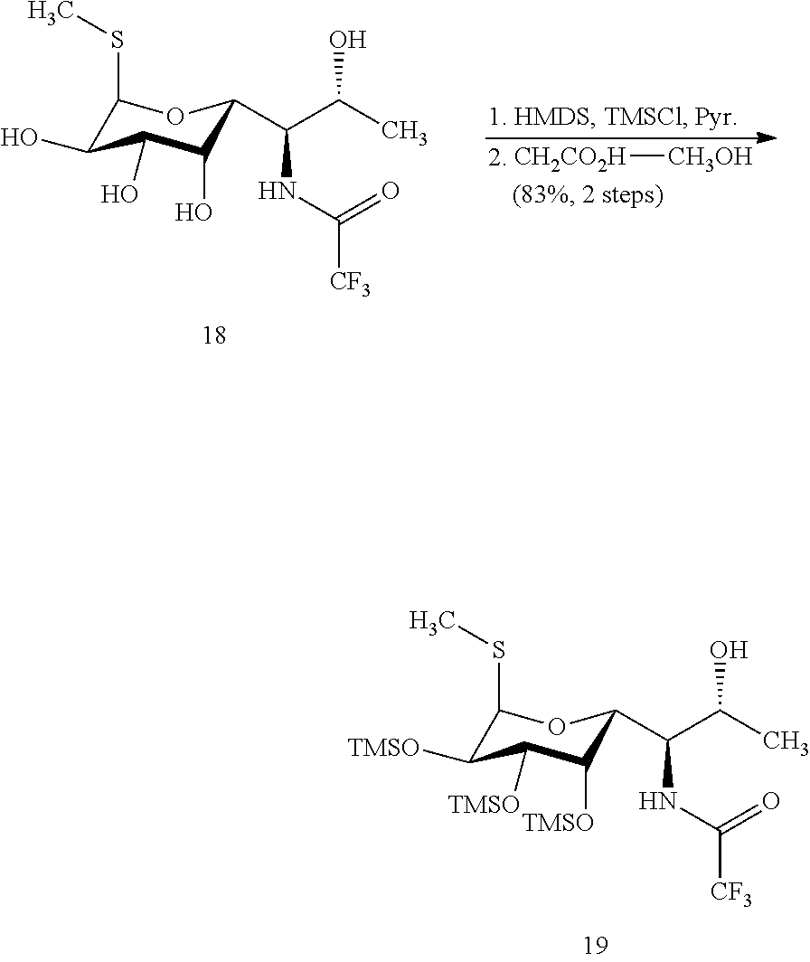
C1(SC)C([TMSO])C([TMSO])C([TMSO])C(C(C(C)O)NC([CF3])=O)O1.C1(SC)C(O)C(O)C(O)C(C(C(C)O)NC([CF3])=O)O1.[CH2CO2H][CH3OH]
